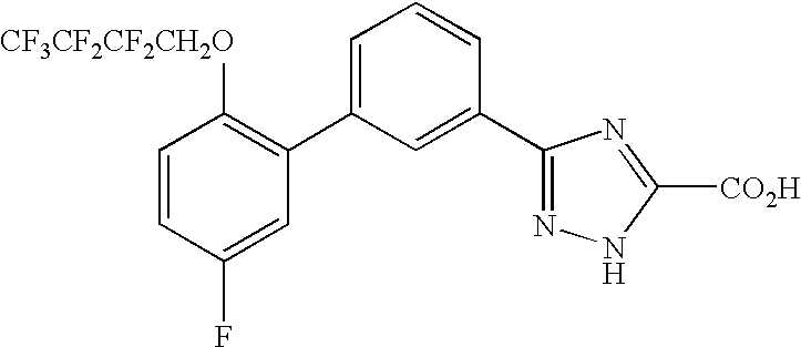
C1=CC(F)=CC(C2=CC=CC(C3=NNC([CO2H])=N3)=C2)=C1[CF3CF2CF2CH2O]
